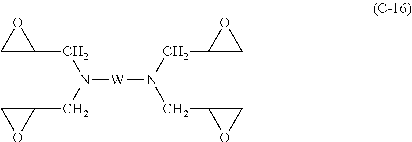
C1C(CN(CC2CO2)[W]N(CC2OC2)CC2CO2)O1
